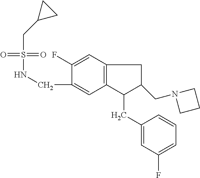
S(=O)(NCC1=CC2=C(C=C1F)CC(CN1CCC1)C2CC1=CC(F)=CC=C1)(=O)CC1CC1
